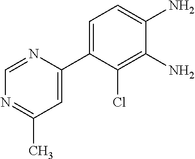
C1=C(C2=CC(C)=NC=N2)C(Cl)=C(N)C(N)=C1
